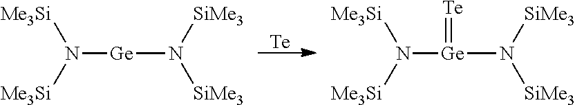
N([Ge]N([SiMe3])[SiMe3])([Me3Si])[Me3Si].[Te].N([Ge](N([SiMe3])[SiMe3])=[Te])([Me3Si])[Me3Si]
